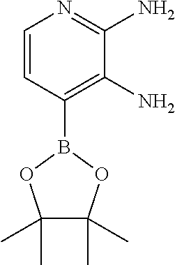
C1=CC(B2OC(C)(C)C(C)(C)O2)=C(N)C(N)=N1
